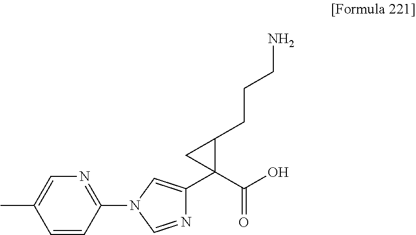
C1(N2C=NC(C3(C(O)=O)C(CCCN)C3)=C2)=NC=C(C)C=C1
